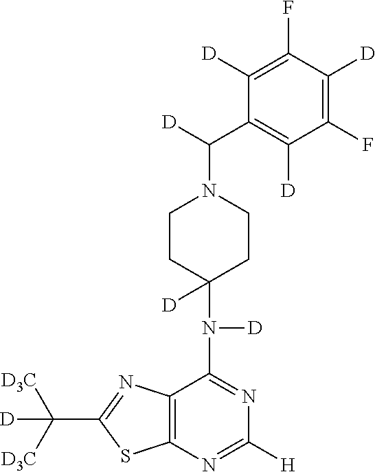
C1CC(N([D])C2=NC([H])=NC3=C2N=C(C([D3C])([D3C])[D])S3)([D])CCN1C([D])C1=C([D])C(F)=C([D])C(F)=C1[D]
